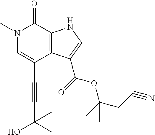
N1(C)C=C(C#CC(O)(C)C)C2=C(C1=O)NC(C)=C2C(=O)OC(CC#N)(C)C
